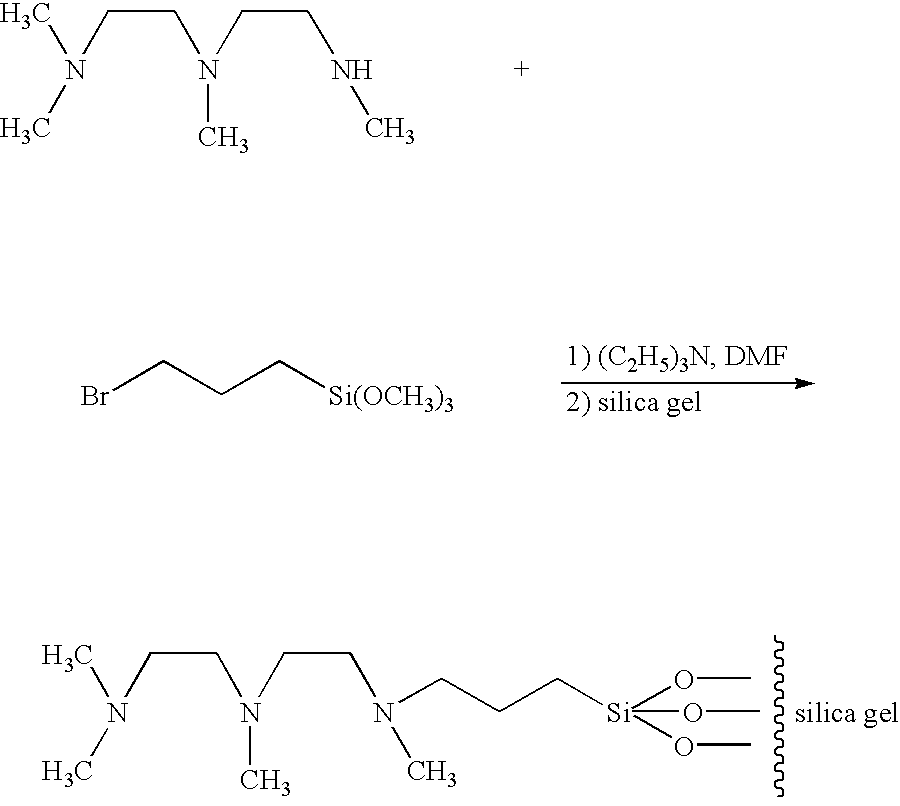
C(N(C)C)CN(C)CCNC.C(Br)CC[Si(OCH3)3].C(N(C)C)CN(C)CCN(C)CCC[Si](OC)(OC)OC
